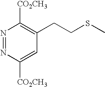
N1=NC([CO2CH3])=CC(CCSC)=C1[CO2CH3]
